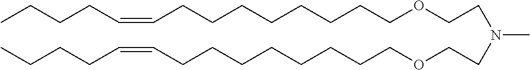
O(CCCCCCCCC=CCCCC)CCN(CCOCCCCCCCCC=CCCCC)C
